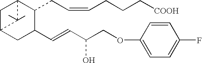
C1C2CC(C=CC(COC3=CC=C(F)C=C3)O)C(CC=CCCC[COOH])C1C2(C)C
